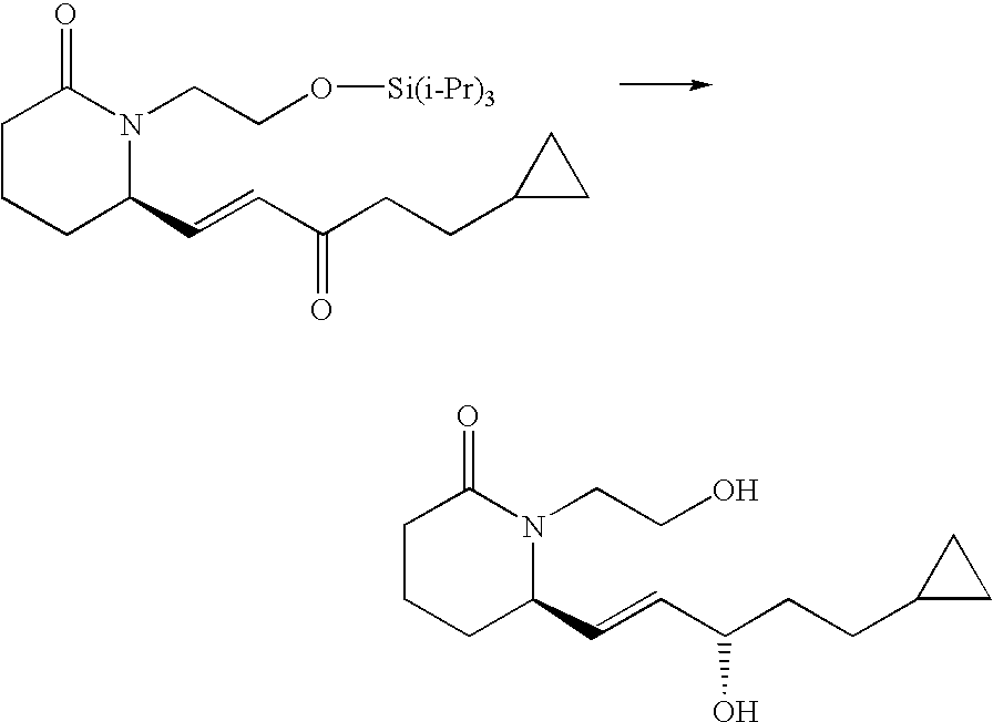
C1CCC(C=CC(CCC2CC2)=O)N(CCO[Si(i-Pr)3])C1=O.C1CCC(C=CC(CCC2CC2)O)N(CCO)C1=O
